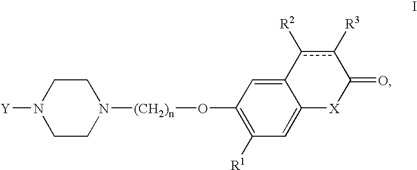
[Y]N1CCN([(CH2)n]OC2=C([R1])C=C3C(=C2)c([R2])c([R3])C(=O)[X]3)CC1
